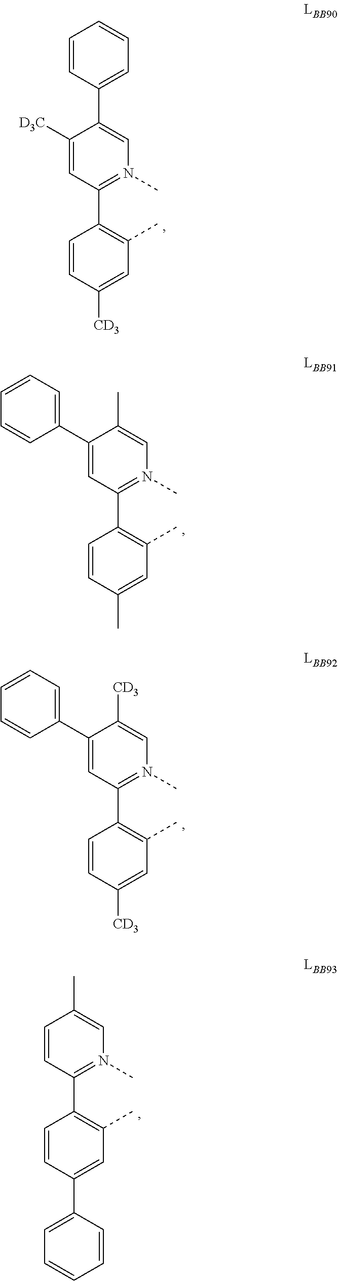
C1([D3C])=CC(C2=C(C)C=C([CD3])C=C2)=N(C)C=C1C1=CC=CC=C1.C1(C2=CC=CC=C2)=CC(C2=C(C)C=C(C)C=C2)=N(C)C=C1C.C1(C2=CC=CC=C2)=CC(C2=C(C)C=C([CD3])C=C2)=N(C)C=C1[CD3].C1=CC(C2=C(C)C=C(C3=CC=CC=C3)C=C2)=N(C)C=C1C
